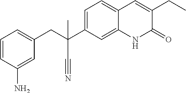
C1=CC(N)=CC(CC(C2=CC=C3C(=C2)NC(=O)C(CC)=C3)(C#N)C)=C1
